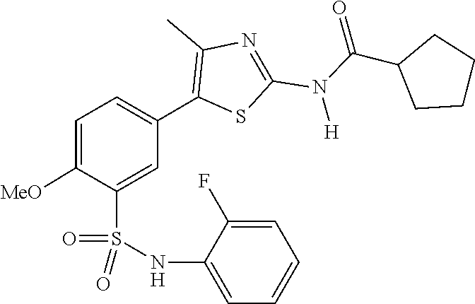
C(N(C1=NC(C)=C(C2=CC=C([MeO])C(S(=O)(=O)NC3=CC=CC=C3F)=C2)S1)[H])(=O)C1CCCC1
